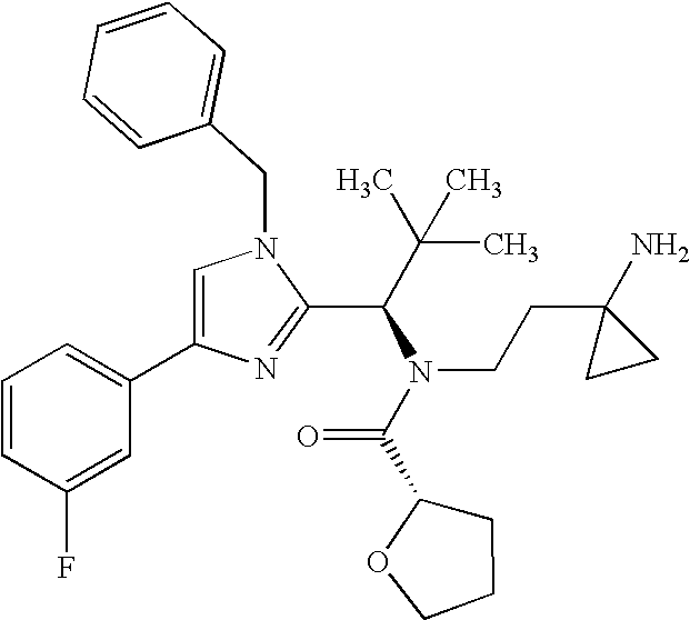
C1=C(C2=CC=CC(F)=C2)N=C(C(N(C(C2OCCC2)=O)CCC2(N)CC2)C(C)(C)C)N1CC1=CC=CC=C1
